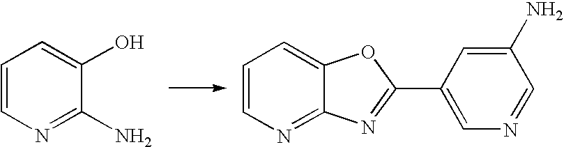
C1=CN=C(N)C(O)=C1.C1=CN=C2C(=C1)OC(C1=CN=CC(N)=C1)=N2
